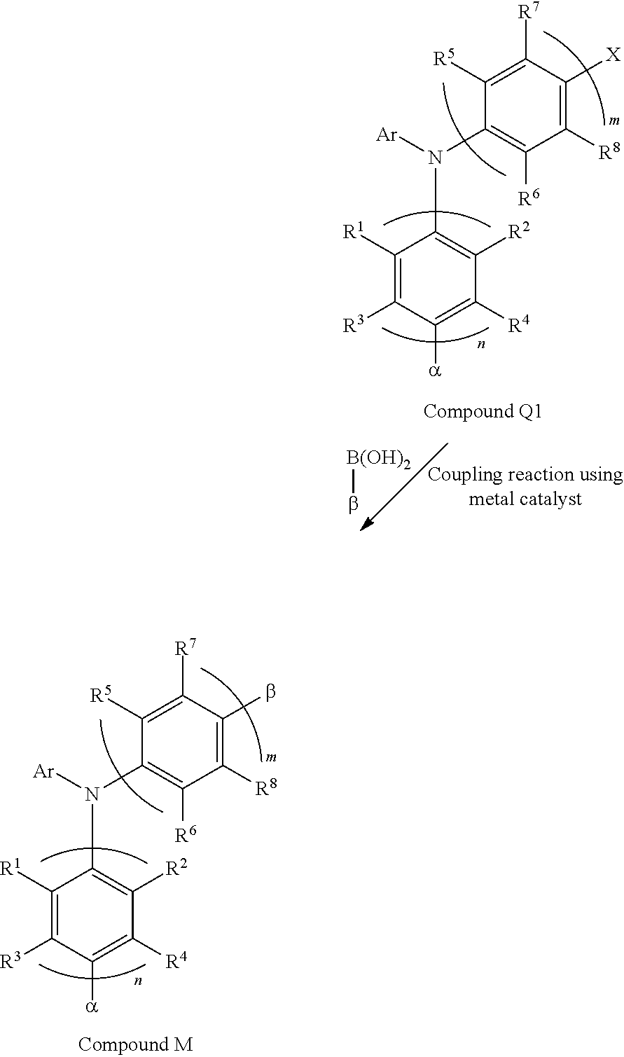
C1([R1])=C([R3])C([a])=C([R4])C([R2])=C1N(C1=C([R6])C([R8])=C(b)C([R7])=C1[R5])[Ar].C1([R1])=C([R3])C([a])=C([R4])C([R2])=C1N(C1=C([R6])C([R8])=C([X])C([R7])=C1[R5])[Ar].[B(OH)2]b
